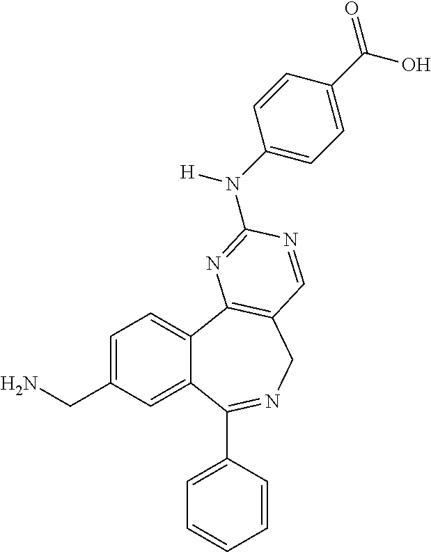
C1=C(CN)C=C2C(=C1)C1=C(CN=C2C2=CC=CC=C2)C=NC(N(C2=CC=C(C(=O)O)C=C2)[H])=N1
